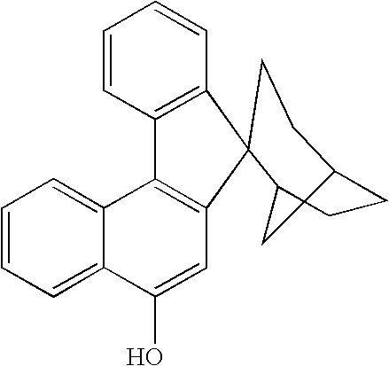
C1=CC2=C(C=C1)C1(C3=C2C2=CC=CC=C2C(O)=C3)C2CCC(C2)CC1
